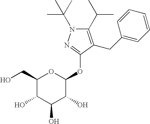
C1(C(C)C)=C(CC2=CC=CC=C2)C(OC2OC(CO)C(O)C(O)C2O)=NN1C(C)(C)C
